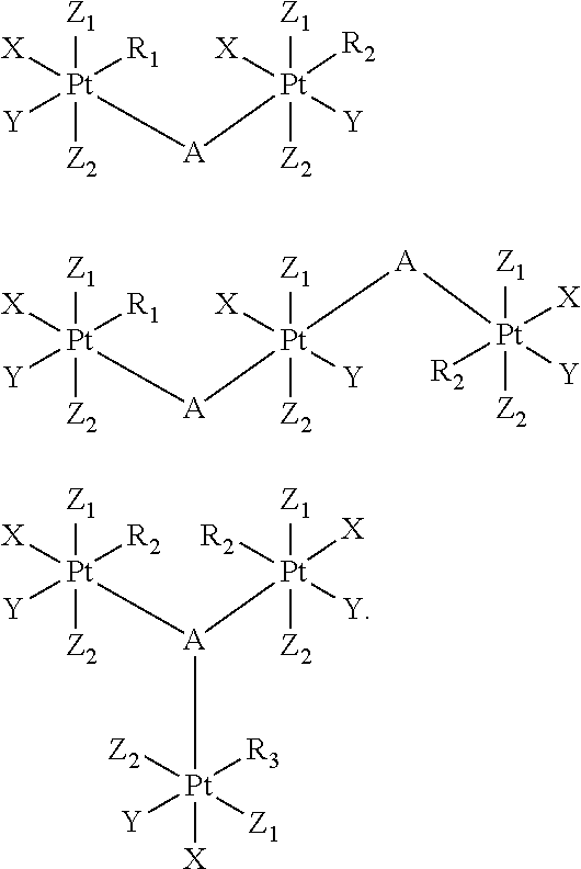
[Z1][Pt]([Z2])([R1])([A][Pt]([Z1])([X])([Z2])([R2])[Y])([X])[Y].[Z1][Pt]([Z2])([R1])([A][Pt]([Z1])([X])([Z2])([A][Pt]([Z1])([Z2])([R2])([X])[Y])[Y])([X])[Y].[Z1][Pt]([Z2])([R2])([A]([Pt]([Z1])([R2])([Z2])([X])[Y])[Pt]([Z2])([Y])([R3])([Z1])[X])([X])[Y]
